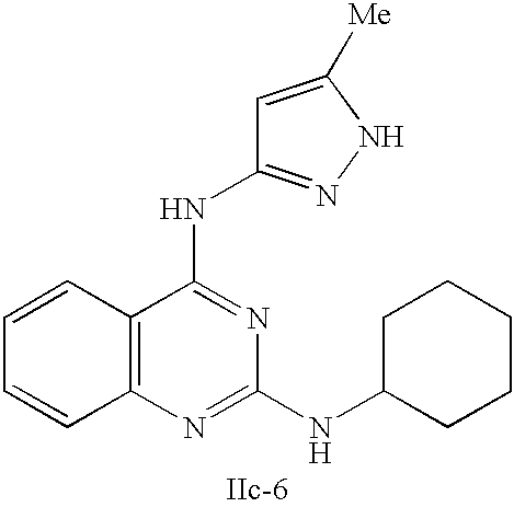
C12=C(N=C(NC3CCCCC3)N=C1NC1=NNC([Me])=C1)C=CC=C2
